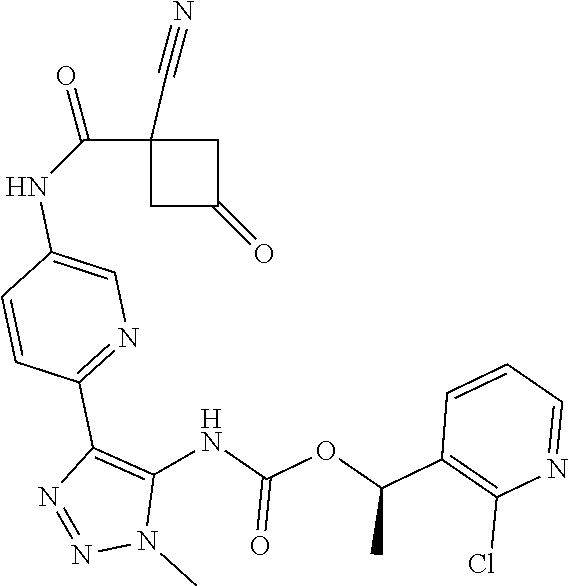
C1(C(OC(NC2=C(C3=NC=C(NC(C4(C#N)CC(=O)C4)=O)C=C3)N=NN2C)=O)C)=C(Cl)N=CC=C1
